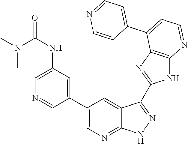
C1(NC(N(C)C)=O)=CN=CC(C2=CN=C3C(=C2)C(C2=NC4=C(N2)N=CC=C4C2=CC=NC=C2)=NN3)=C1
